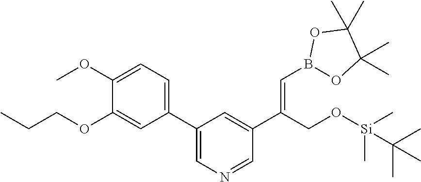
C1(C2=CN=CC(C(CO[Si](C)(C)C(C)(C)C)=CB3OC(C)(C)C(C)(C)O3)=C2)=CC=C(OC)C(OCCC)=C1
